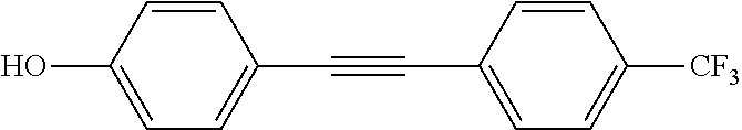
C1=C(O)C=CC(C#CC2=CC=C([CF3])C=C2)=C1
